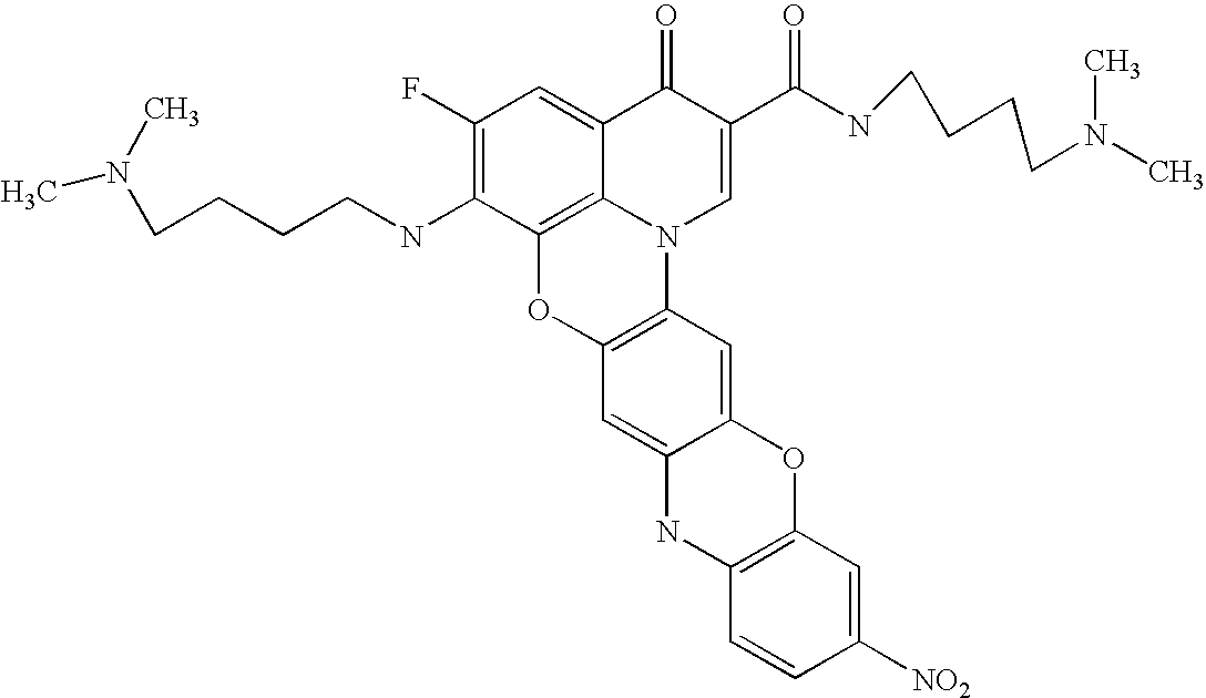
C1(F)=C(NCCCCN(C)C)C2=C3C(=C1)C(=O)C(C(NCCCCN(C)C)=O)=CN3C1=C(O2)C=C2C(=C1)OC1=C(N2)C=CC([NO2])=C1
